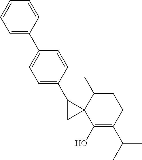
C1=C(C2=CC=C(C3CC34C(O)=C(C(C)C)CCC4C)C=C2)C=CC=C1
